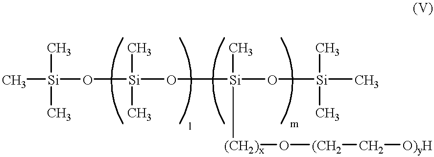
C[Si](O[Si](O[Si](O[Si](C)(C)C)(C)[(CH2)x]O[(CH2]C[O)yH])(C)C)(C)C
